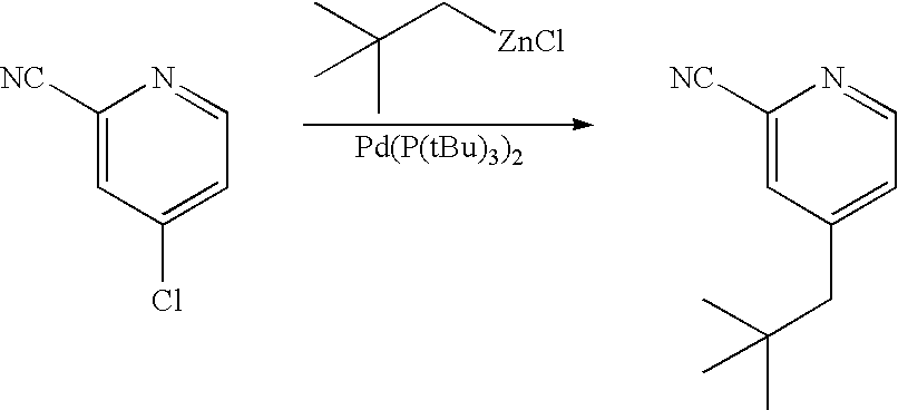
C1([NC])=CC(Cl)=CC=N1.C1([NC])=CC(CC(C)(C)C)=CC=N1.C([ZnCl])C(C)(C)C
